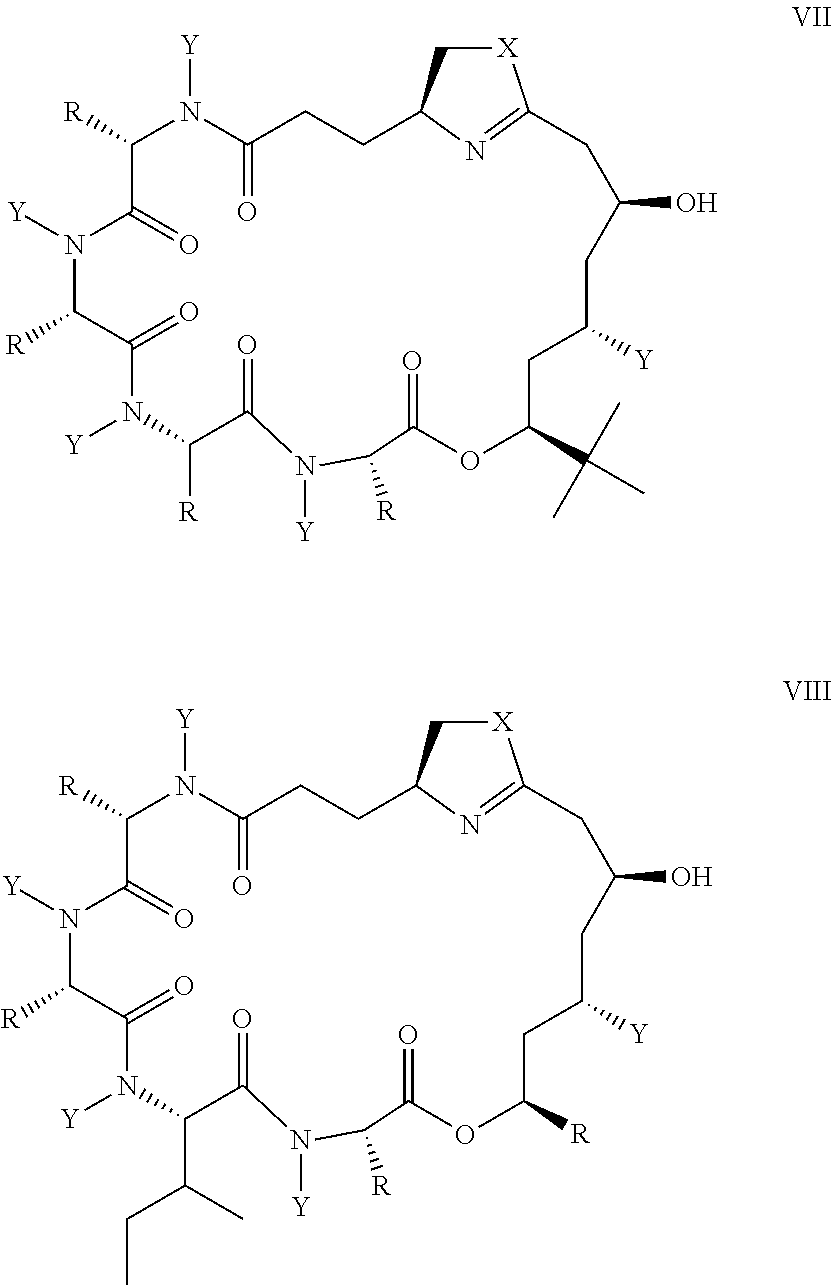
C1([R])N([Y])C(=O)CCC2C[X]C(=N2)CC(O)CC([Y])CC(C(C)(C)C)OC(=O)C([R])N([Y])C(=O)C([R])N([Y])C(=O)C([R])N([Y])C1=O.C1([R])N([Y])C(=O)CCC2C[X]C(=N2)CC(O)CC([Y])CC([R])OC(=O)C([R])N([Y])C(=O)C(C(C)CC)N([Y])C(=O)C([R])N([Y])C1=O
